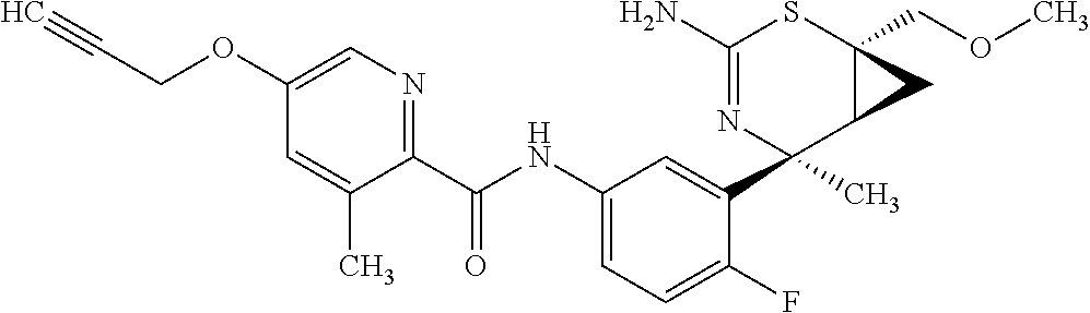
C1(N)=NC(C2=CC(NC(C3=NC=C(OCC#C)C=C3C)=O)=CC=C2F)(C)C2C(COC)(S1)C2
